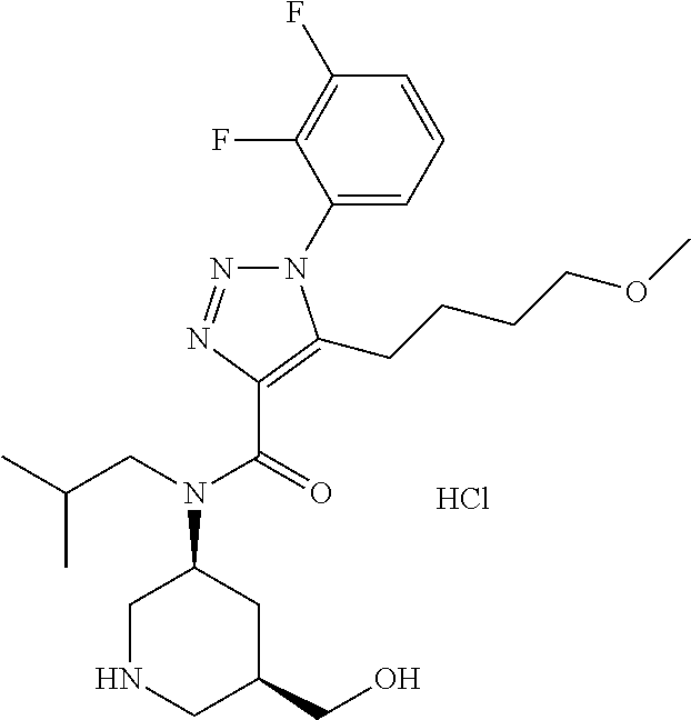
N1(C2=CC=CC(F)=C2F)N=NC(C(=O)N(CC(C)C)C2CNCC(CO)C2)=C1CCCCOC.Cl
